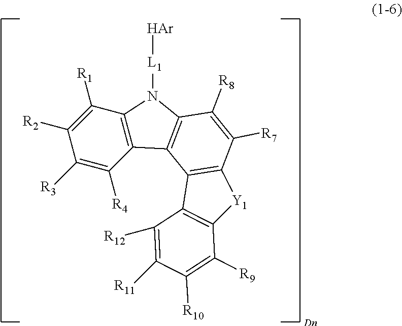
C12=C(C3=C(N1[L1][Ar])C([R8])=C([R7])C1=C3C3=C([Y1]1)C([R9])=C([R10])C([R11])=C3[R12])C([R4])=C([R3])C([R2])=C2[R1]
